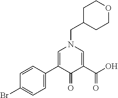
C1=CC(C2=CN(CC3CCOCC3)C=C(C(O)=O)C2=O)=CC=C1Br
